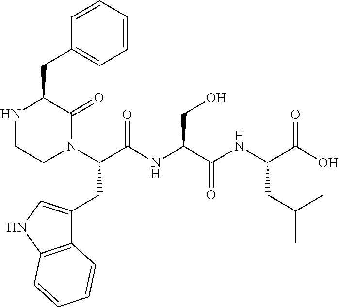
N1CCN(C(C(NC(C(NC(C(O)=O)CC(C)C)=O)CO)=O)CC2=CNC3=C2C=CC=C3)C(=O)C1CC1=CC=CC=C1
